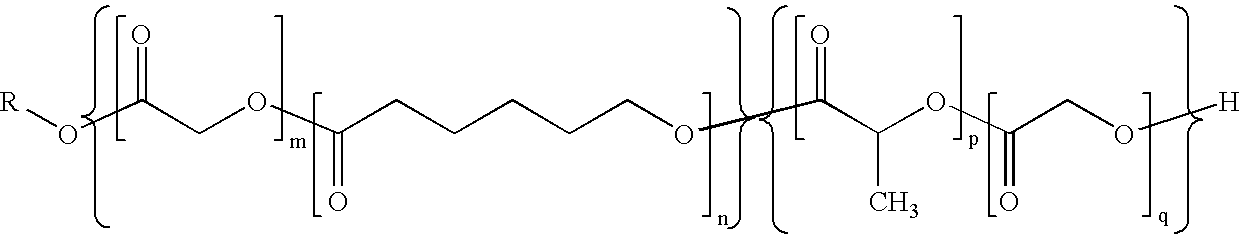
[R]OC(COC(CCCCCOC(C(OC(CO[H])=O)C)=O)=O)=O
